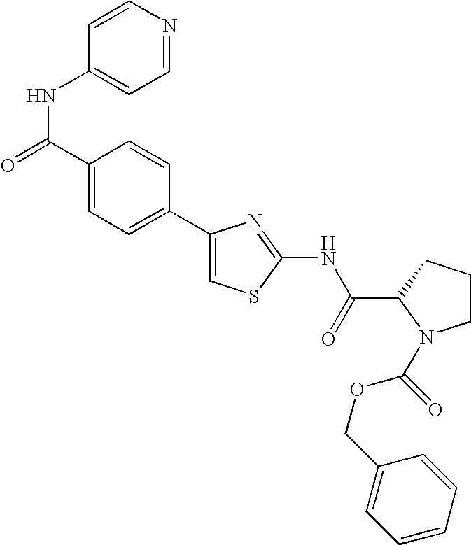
C1(C2=CC=C(C(=O)NC3=CC=NC=C3)C=C2)=CSC(NC(C2N(C(OCC3=CC=CC=C3)=O)CCC2)=O)=N1
